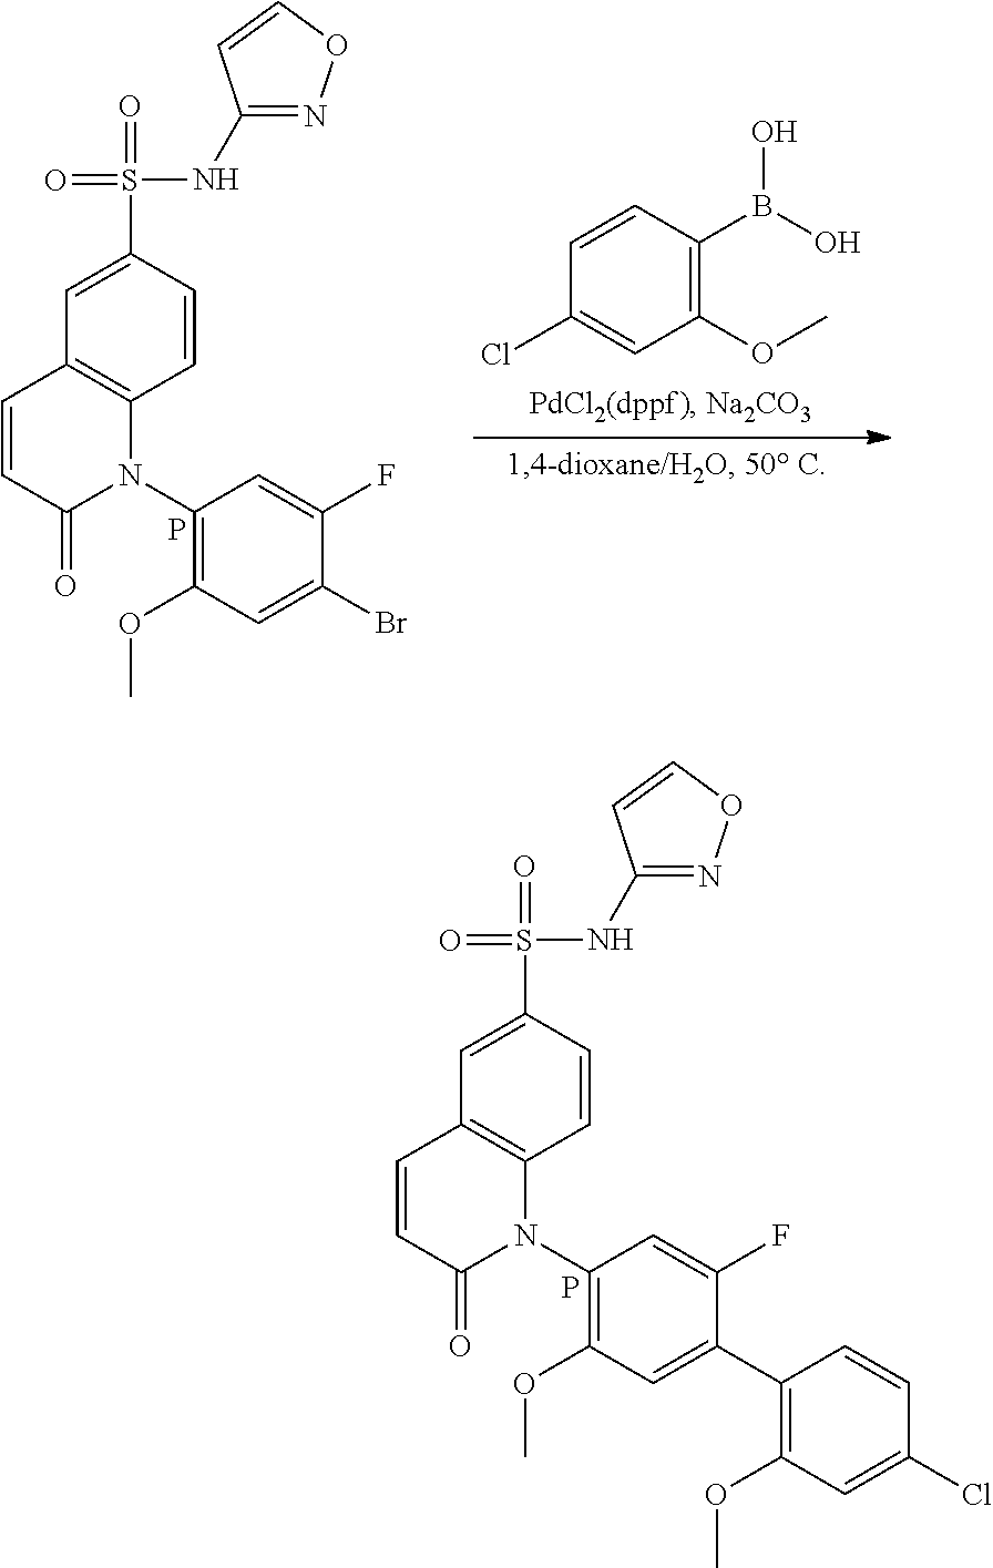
C1(OC)=C(B(O)O)C=CC(Cl)=C1.C1(N2C3=C(C=CC2=O)C=C(S(=O)(NC2=NOC=C2)=O)C=C3)=C(OC)C=C(Br)C(F)=C1.P.C1(N2C3=C(C=CC2=O)C=C(S(=O)(NC2=NOC=C2)=O)C=C3)=C(OC)C=C(C2=C(OC)C=C(Cl)C=C2)C(F)=C1.P
